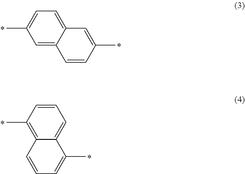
C1=C2C(=CC=C1C)C=C(C)C=C2.C12=C(C)C=CC=C1C(C)=CC=C2
